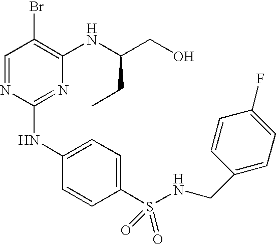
C1=NC(NC2=CC=C(S(=O)(=O)NCC3=CC=C(F)C=C3)C=C2)=NC(NC(CO)CC)=C1Br
